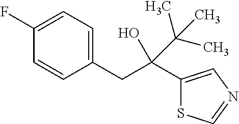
C1(C(CC2=CC=C(F)C=C2)(O)C(C)(C)C)=CN=CS1
